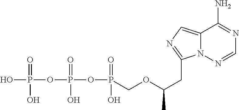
OP(OP(OP(=O)(O)COC(CC1=NC=C2N1N=CN=C2N)C)(=O)O)(=O)O
